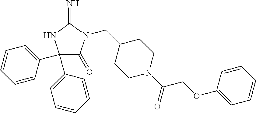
C1(C2=CC=CC=C2)(C2=CC=CC=C2)C(=O)N(CC2CCN(C(COC3=CC=CC=C3)=O)CC2)C(=N)N1
